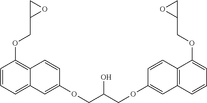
C1=CC=C2C(=C1OCC1OC1)C=CC(OCC(COC1=CC3=C(C=C1)C(OCC1CO1)=CC=C3)O)=C2
